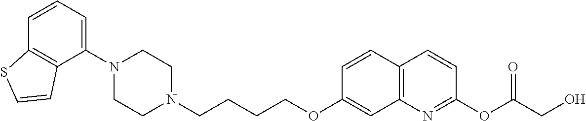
C1N(C2=CC=CC3=C2C=CS3)CCN(CCCCOC2=CC3=C(C=C2)C=CC(OC(CO)=O)=N3)C1
